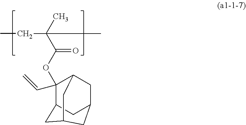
CCC(C)(C(=O)OC1(C=C)C2CC3CC(CC1C3)C2)C
